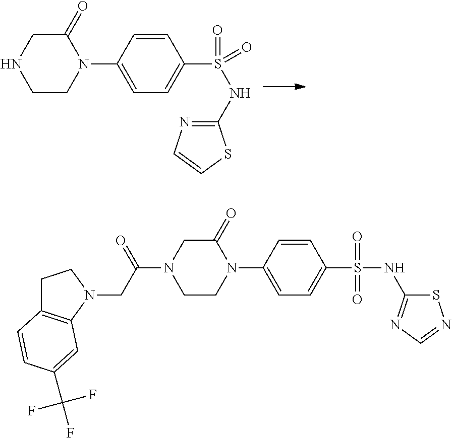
N1(C2=CC=C(S(=O)(NC3=NC=CS3)=O)C=C2)C(=O)CNCC1.N1(C2=CC=C(S(=O)(NC3=NC=NS3)=O)C=C2)C(=O)CN(C(=O)CN2CCC3=C2C=C(C(F)(F)F)C=C3)CC1
